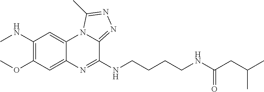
C1(NC)=C(OC)C=C2C(=C1)N1C(=NN=C1C)C(NCCCCNC(CC(C)C)=O)=N2
